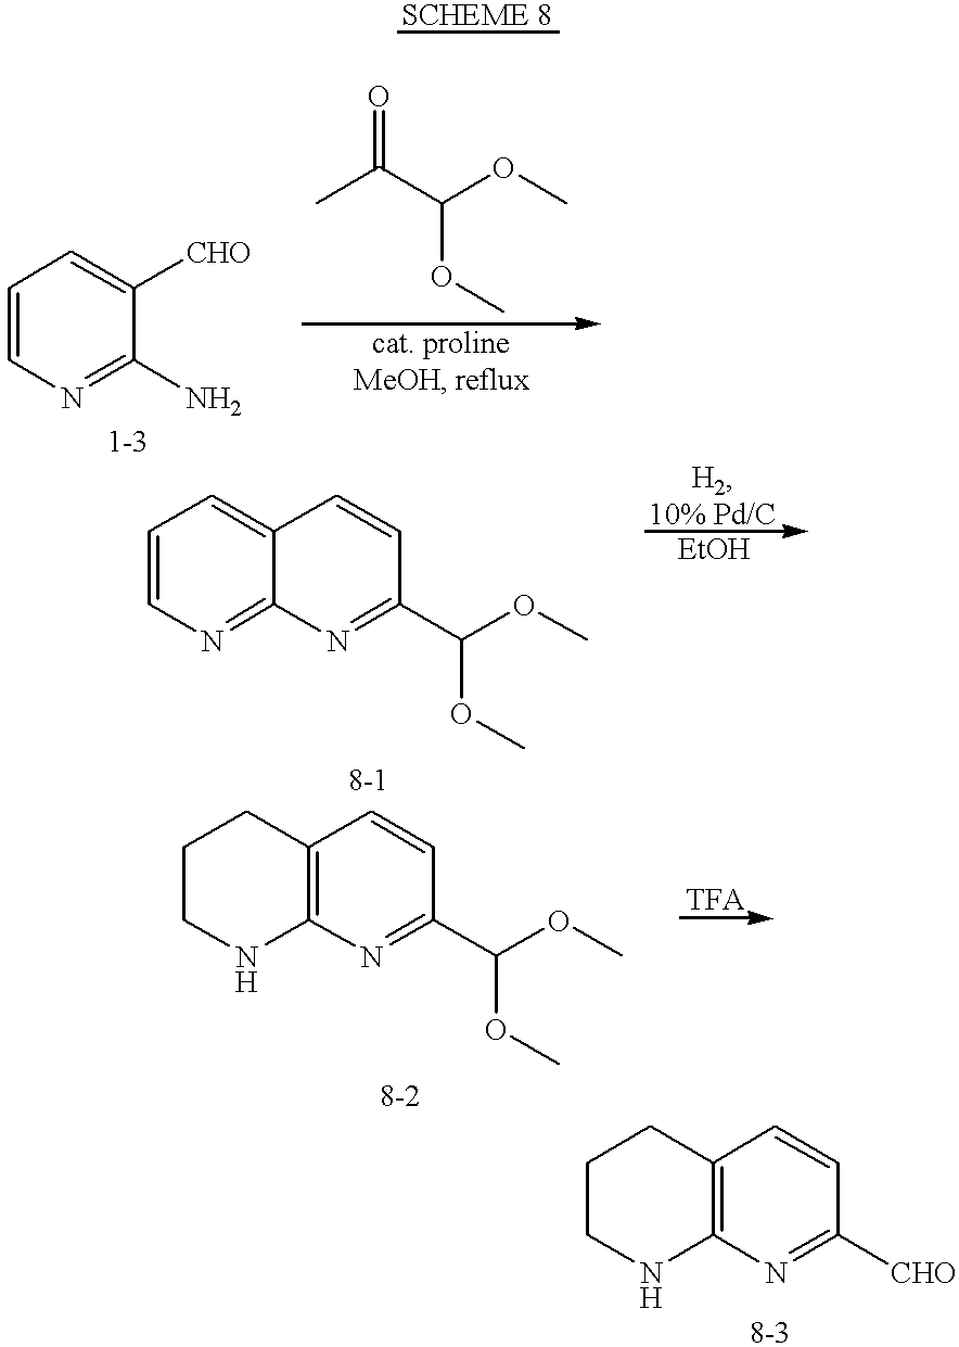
C1=CN=C(N)C([CHO])=C1.O=C(C)C(OC)OC.C1=CN=C2C(=C1)C=CC(C(OC)OC)=N2.C1CNC2=C(C1)C=CC(C(OC)OC)=N2.C1CNC2=C(C1)C=CC([CHO])=N2
